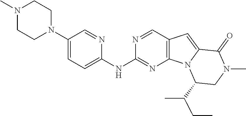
N1=CC2=C(N=C1NC1=CC=C(N3CCN(C)CC3)C=N1)N1C(=C2)C(=O)N(C)CC1C(CC)C
